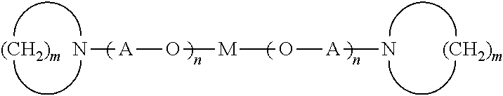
N[A]O[M]O[A]N.[(CH2)m].[(CH2)m]
